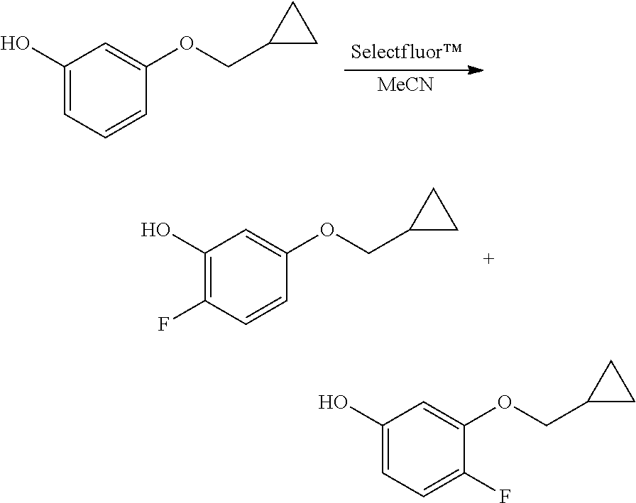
[MeCN].C1(O)=CC=CC(OCC2CC2)=C1.C1(O)=C(F)C=CC(OCC2CC2)=C1.C1(O)=CC=C(F)C(OCC2CC2)=C1
